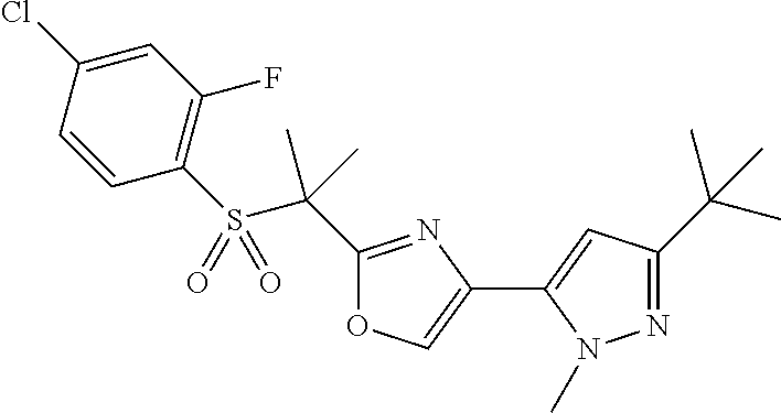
C1=C(Cl)C=CC(S(C(C2=NC(C3=CC(C(C)(C)C)=NN3C)=CO2)(C)C)(=O)=O)=C1F
